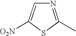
N1=C(C)SC([O2N])=C1
